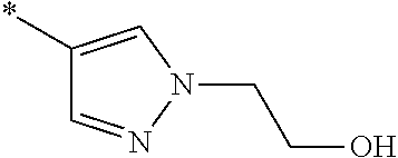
*C1=CN(CCO)N=C1
